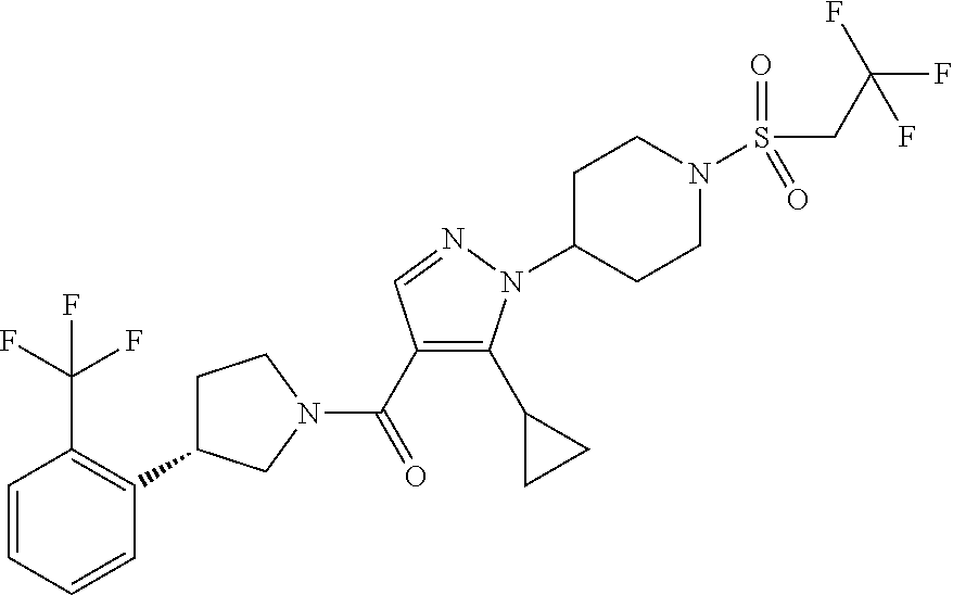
C1C(C2=C(C(F)(F)F)C=CC=C2)CN(C(=O)C2=C(C3CC3)N(C3CCN(S(CC(F)(F)F)(=O)=O)CC3)N=C2)C1
